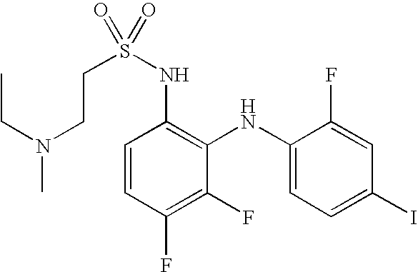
C1=CC(F)=C(F)C(NC2=CC=C(I)C=C2F)=C1NS(=O)(=O)CCN(C)CC
